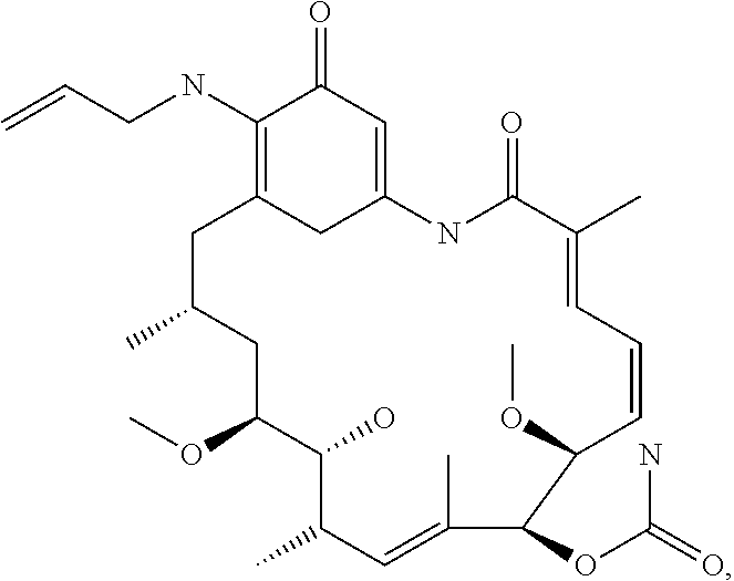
C12=CC(=O)C(NCC=C)=C(C1)CC(C)CC(OC)C(O)C(C)C=C(C)C(OC(=O)N)C(OC)C=CC=C(C)C(=O)N2
